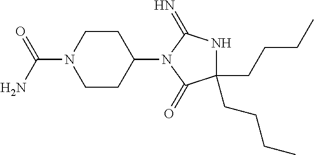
C1CC(N2C(=O)C(CCCC)(CCCC)NC2=N)CCN1C(N)=O
